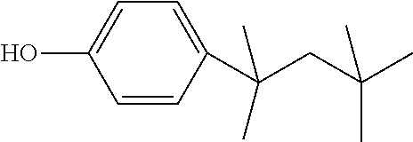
C1=C(O)C=CC(C(CC(C)(C)C)(C)C)=C1
